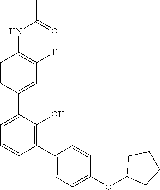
C1(NC(C)=O)=C(F)C=C(C2=CC=CC(C3=CC=C(OC4CCCC4)C=C3)=C2O)C=C1
